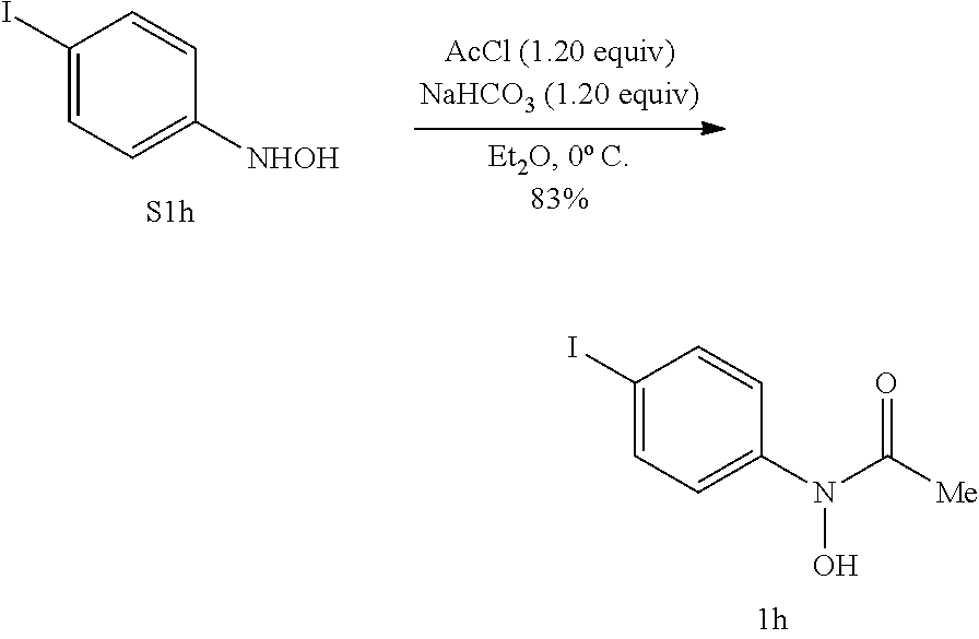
C1(I)=CC=C(N(C([Me])=O)O)C=C1.C1(I)=CC=C([NHOH])C=C1
